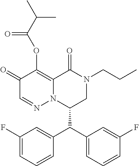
C1(=O)C=NN2C(=C1OC(C(C)C)=O)C(=O)N(CCC)CC2C(C1=CC=CC(F)=C1)C1=CC(F)=CC=C1
